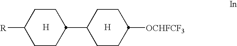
[H].C1CC(C2CCC([OCHFCF3])CC2)CCC1[R].[H]
